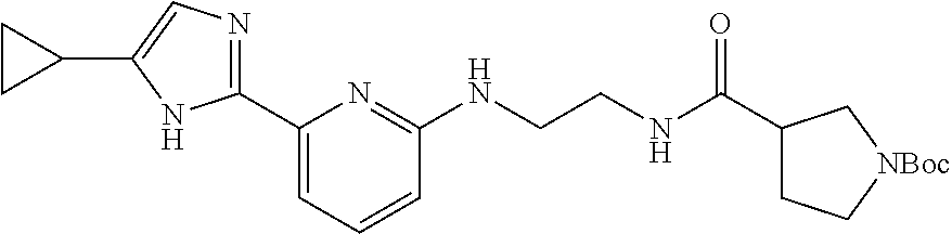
C1(C2=NC=C(C3CC3)N2)=CC=CC(NCCNC(C2CC[NBoc]C2)=O)=N1
